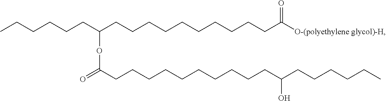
CCCCCCC(CCCCCCCCCCC([O-(polyethylene glycol)-H])=O)OC(=O)CCCCCCCCCCC(CCCCCC)O
